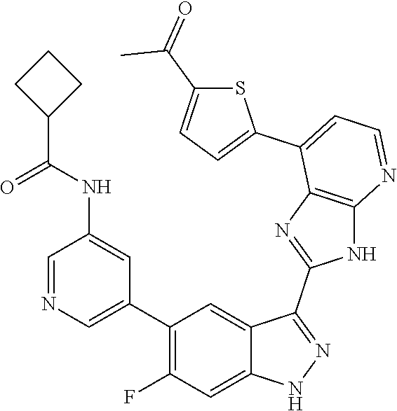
C1=NC=C(C2=C(F)C=C3C(=C2)C(C2=NC4=C(N2)N=CC=C4C2=CC=C(C(=O)C)S2)=NN3)C=C1NC(=O)C1CCC1
